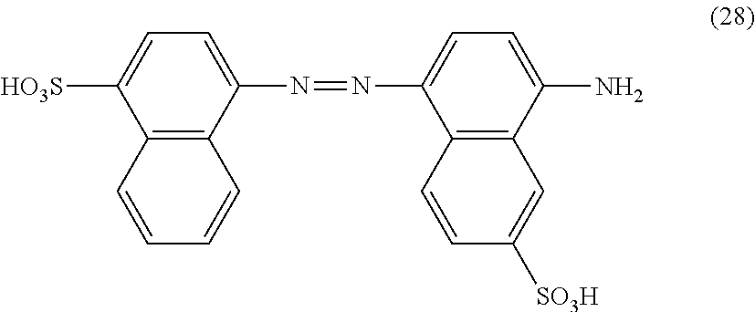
C12=C(C(N=NC3=CC=C(N)C4=C3C=CC([SO3H])=C4)=CC=C1[HO3S])C=CC=C2
